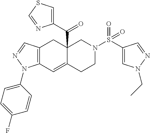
C12=C(C=C3C(C(C4=CSC=N4)=O)(C1)CN(S(C1=CN(CC)N=C1)(=O)=O)CC3)N(C1=CC=C(F)C=C1)N=C2
